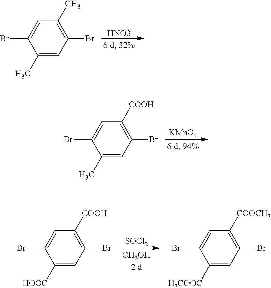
[HNO3].C1(C)=CC(Br)=C(C)C=C1Br.[KMnO4].C1(C)=CC(Br)=C([COOH])C=C1Br.[SOCl2].C1([HOOC])=CC(Br)=C([COOH])C=C1Br.C1([H3COOC])=CC(Br)=C([COOCH3])C=C1Br
